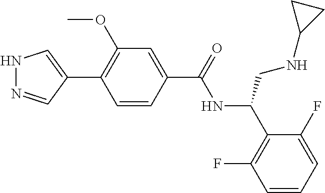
N1N=CC(C2=C(OC)C=C(C(NC(C3=C(F)C=CC=C3F)CNC3CC3)=O)C=C2)=C1
